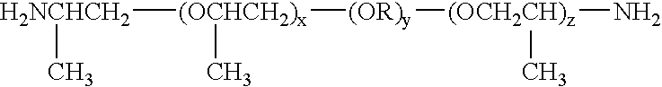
[H2NCHCH2]([(OCHCH2)x]([(OR)y][(OCH2CH)z](N)C)C)C
